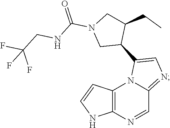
C12=C(N=CC3=NC=C(C4C(CC)CN(C(NCC(F)(F)F)=O)C4)N13)NC=C2
